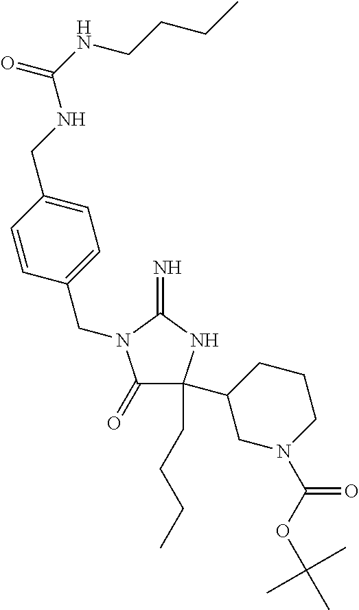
C1(=O)C(CCCC)(C2CN(C(OC(C)(C)C)=O)CCC2)NC(=N)N1CC1=CC=C(CNC(NCCCC)=O)C=C1
